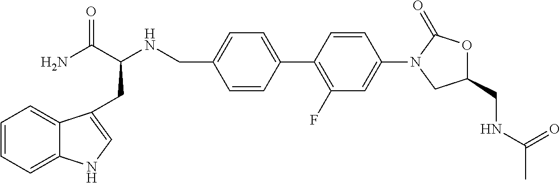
C1=CC(C2=C(F)C=C(N3CC(CNC(C)=O)OC3=O)C=C2)=CC=C1CNC(C(N)=O)CC1=CNC2=CC=CC=C21
